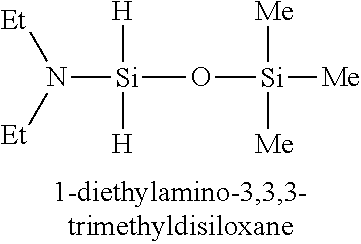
[Si](O[Si]([Me])([Me])[Me])([H])([H])N([Et])[Et]
